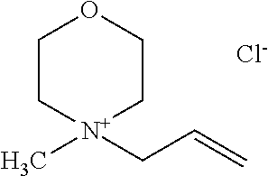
C1C[N+](CC=C)(C)CCO1.[Cl-]
